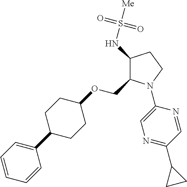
C1(NS([Me])(=O)=O)C(COC2CCC(C3=CC=CC=C3)CC2)N(C2=CN=C(C3CC3)C=N2)CC1
